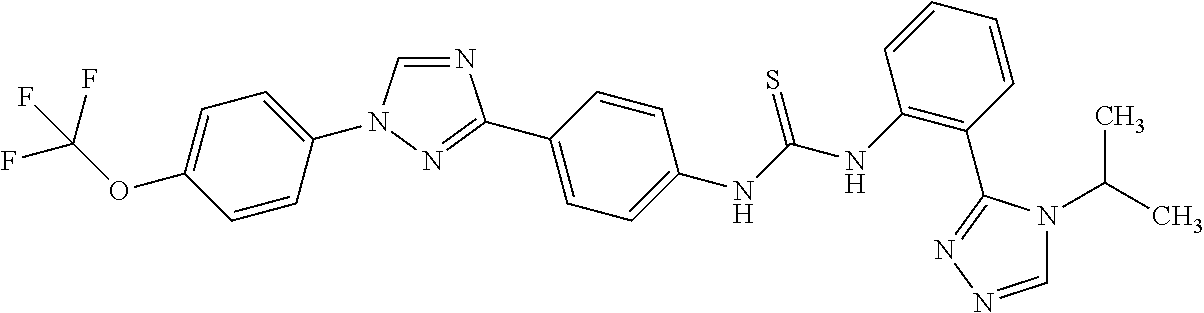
C1=C(OC(F)(F)F)C=CC(N2C=NC(C3=CC=C(NC(NC4=C(C5=NN=CN5C(C)C)C=CC=C4)=S)C=C3)=N2)=C1
